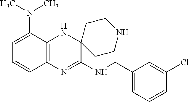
C12=C(N=C(NCC3=CC=CC(Cl)=C3)C3(N1)CCNCC3)C=CC=C2N(C)C
